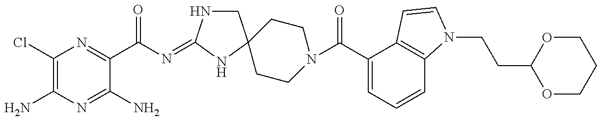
C1(Cl)=C(N)N=C(N)C(C(N=C2NCC3(N2)CCN(C(C2=CC=CC4=C2C=CN4CCC2OCCCO2)=O)CC3)=O)=N1
